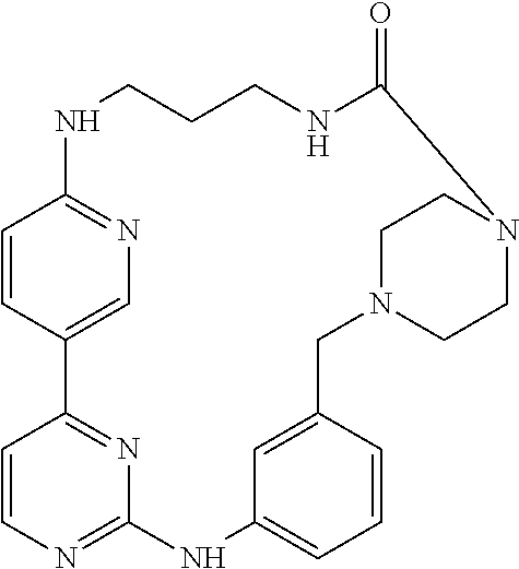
C1=CC2=CN=C1NCCCNC(=O)N1CCN(CC3=CC(=CC=C3)NC3=NC=CC2=N3)CC1
